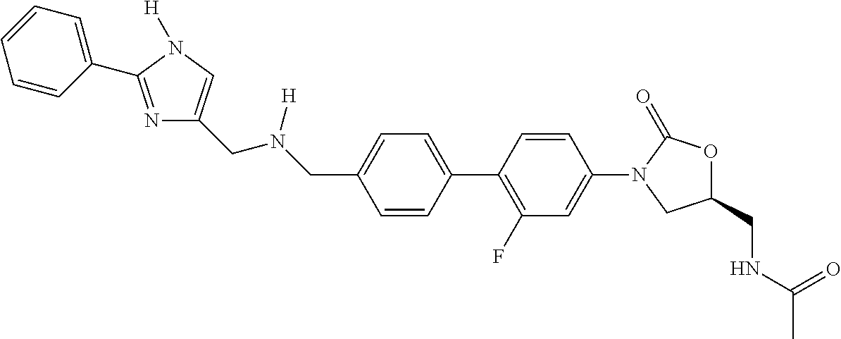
C(C1=CC=C(C2=C(F)C=C(N3CC(CNC(C)=O)OC3=O)C=C2)C=C1)N(CC1=CN([H])C(C2=CC=CC=C2)=N1)[H]
